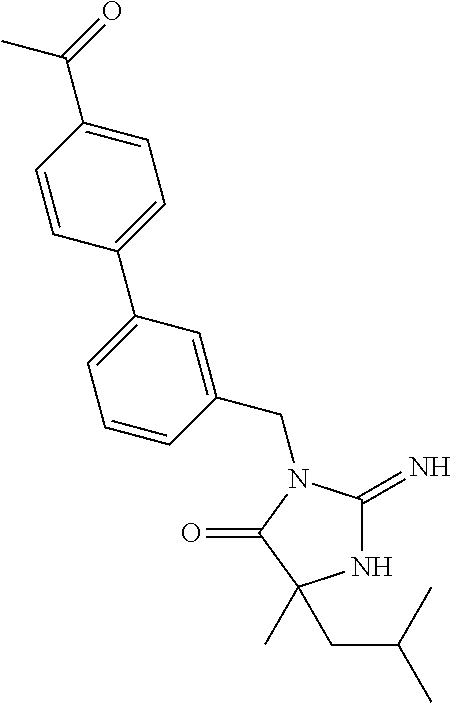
N1C(=N)N(CC2=CC(C3=CC=C(C(=O)C)C=C3)=CC=C2)C(=O)C1(CC(C)C)C
